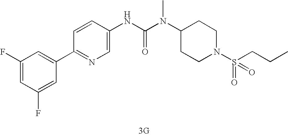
[3G].C1(C2=CC(F)=CC(F)=C2)=NC=C(NC(N(C2CCN(S(=O)(=O)CCC)CC2)C)=O)C=C1
